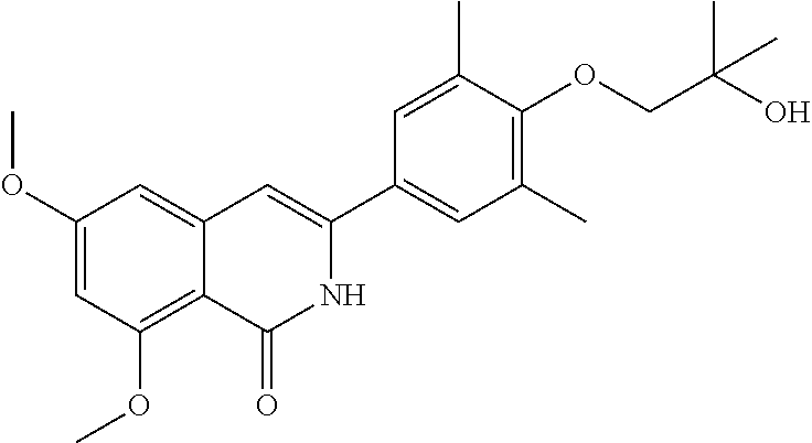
C1(OC)=CC(OC)=C2C(=C1)C=C(C1=CC(C)=C(OCC(O)(C)C)C(C)=C1)NC2=O
